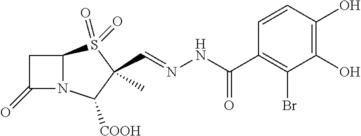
C1(=O)N2C(C1)S(=O)(=O)C(C=NNC(=O)C1=C(Br)C(O)=C(O)C=C1)(C)C2[COOH]
